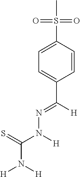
C1=C(S(C)(=O)=O)C=CC(C([H])=NN(C(=S)N([H])[H])[H])=C1
